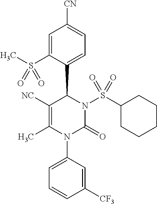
C1([NC])=C(C)N(C2=CC=CC([CF3])=C2)C(=O)N(S(C2CCCCC2)(=O)=O)C1C1=CC=C([CN])C=C1S(C)(=O)=O
